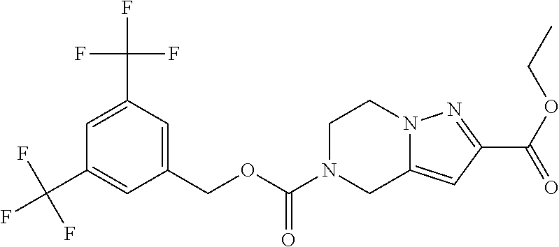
C1=C(C(F)(F)F)C=C(COC(=O)N2CC3=CC(C(OCC)=O)=NN3CC2)C=C1C(F)(F)F
